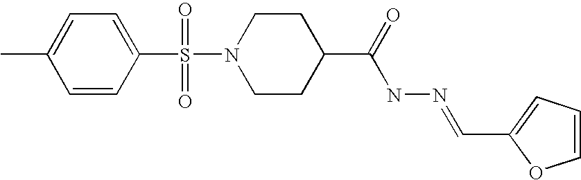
C1=CC(S(N2CCC(C(=O)NN=CC3=CC=CO3)CC2)(=O)=O)=CC=C1C
